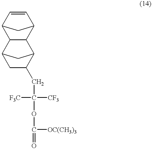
C12CC(CC([CF3])([F3C])OC([OC(CH3)3])=O)C(C1)C1C2C2C=CC1C2
